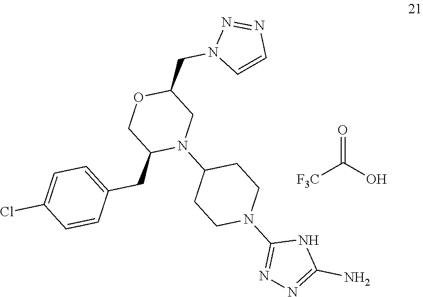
[F3C]C(O)=O.C(C1OCC(CC2=CC=C(Cl)C=C2)N(C2CCN(C3=NN=C(N)N3)CC2)C1)N1C=CN=N1
